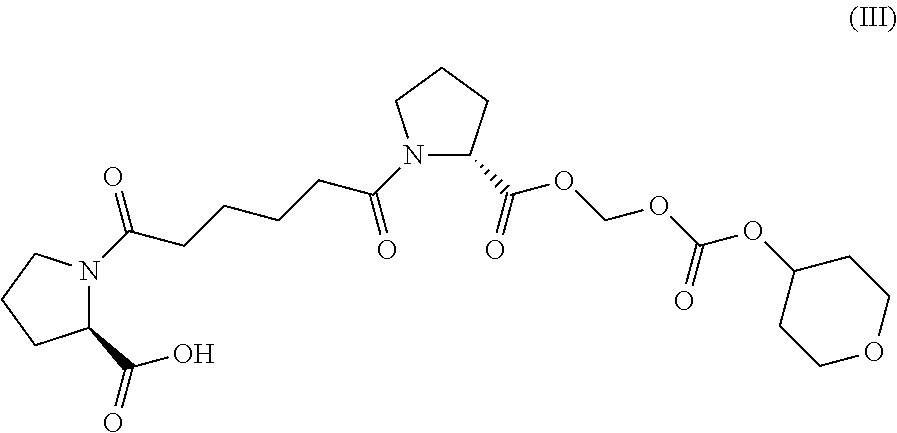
N1(C(CCCCC(N2C(C(O)=O)CCC2)=O)=O)C(C(OCOC(OC2CCOCC2)=O)=O)CCC1
